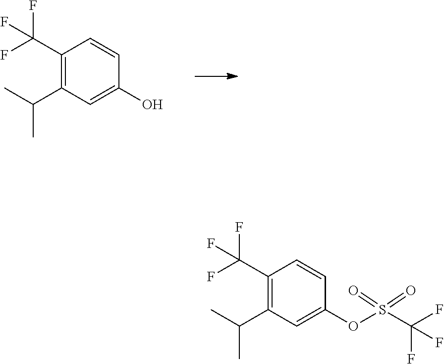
C1(C(F)(F)F)=C(C(C)C)C=C(O)C=C1.C1(C(F)(F)F)=C(C(C)C)C=C(OS(C(F)(F)F)(=O)=O)C=C1
